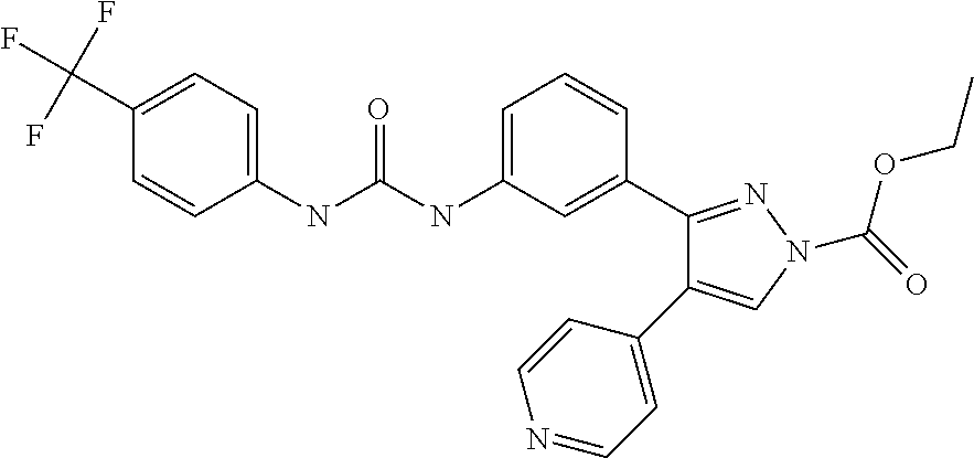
C1(NC(NC2=CC=CC(C3=NN(C(OCC)=O)C=C3C3=CC=NC=C3)=C2)=O)=CC=C(C(F)(F)F)C=C1
